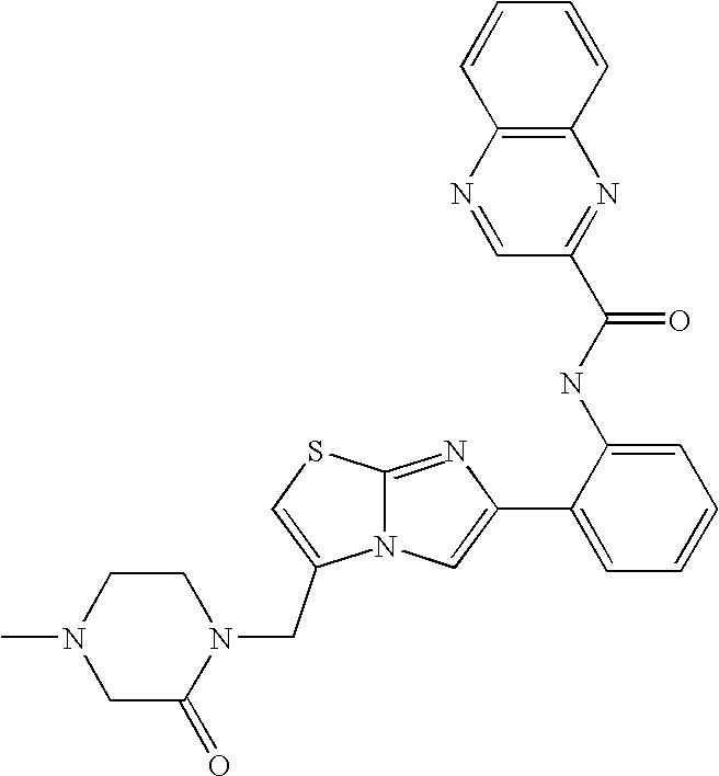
N12C(=NC(C3=CC=CC=C3NC(=O)C3=NC4=C(N=C3)C=CC=C4)=C1)SC=C2CN1CCN(C)CC1=O
